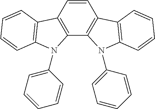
C1=CC2=C(C3=C1C1=C(N3C3=CC=CC=C3)C=CC=C1)N(C1=CC=CC=C1)C1=C2C=CC=C1
